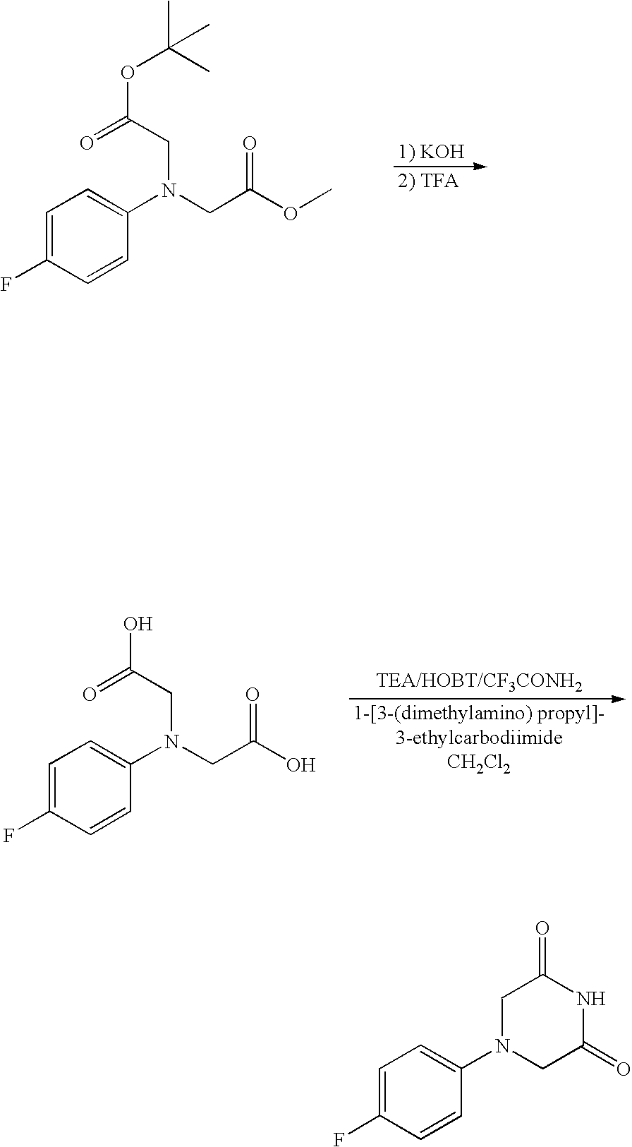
C1=C(F)C=CC(N(CC(OC)=O)CC(OC(C)(C)C)=O)=C1.C1=C(F)C=CC(N(CC(O)=O)CC(O)=O)=C1.C1=C(F)C=CC(N2CC(=O)NC(=O)C2)=C1
